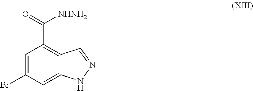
C1=C(Br)C=C2C(=C1C(=O)[NHNH2])C=NN2
